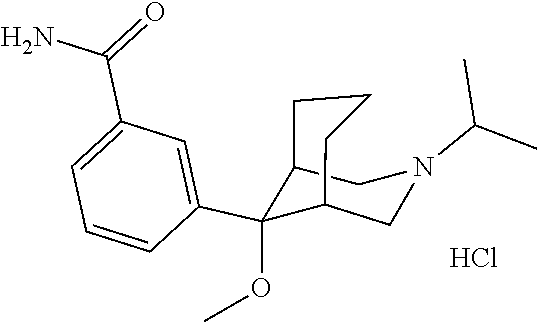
C1(OC)(C2=CC(C(=O)N)=CC=C2)C2CCCC1CN(C(C)C)C2.Cl
